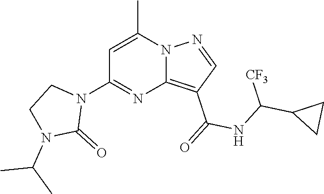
C12=C(C(=O)NC(C3CC3)[CF3])C=NN1C(C)=CC(N1CCN(C(C)C)C1=O)=N2
